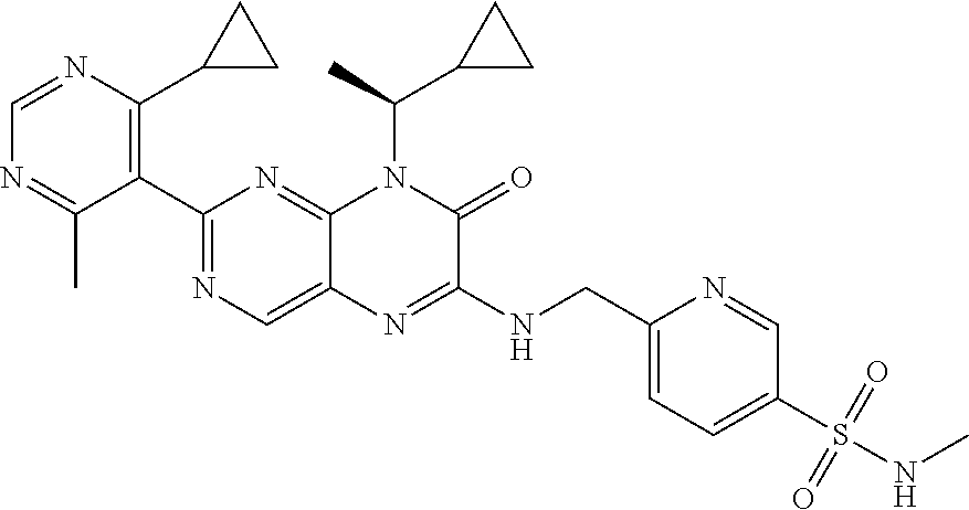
C1=NC(C2CC2)=C(C2=NC=C3C(=N2)N(C(C)C2CC2)C(=O)C(NCC2=CC=C(S(NC)(=O)=O)C=N2)=N3)C(C)=N1
